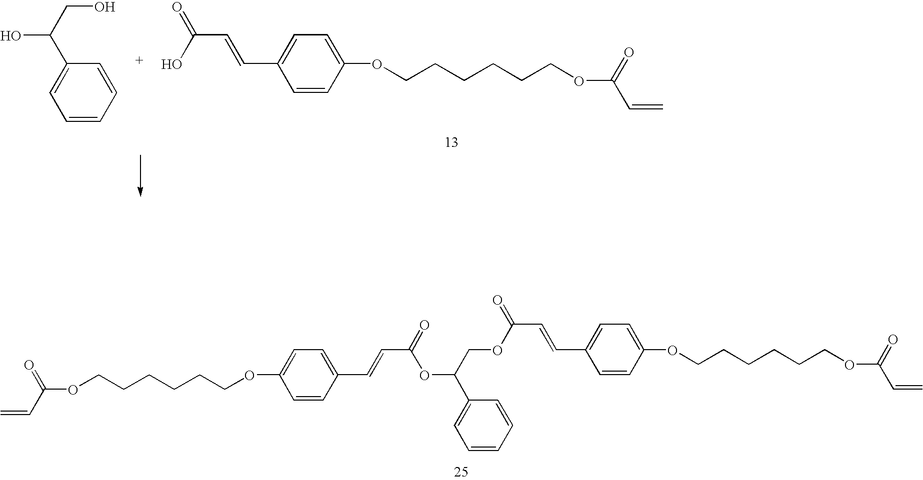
C1=CC(OCCCCCCOC(=O)C=C)=CC=C1C=CC(=O)OCC(C1=CC=CC=C1)OC(=O)C=CC1=CC=C(OCCCCCCOC(=O)C=C)C=C1.C1=CC=CC(C(CO)O)=C1.C1=CC(OCCCCCCOC(=O)C=C)=CC=C1C=CC(=O)O
